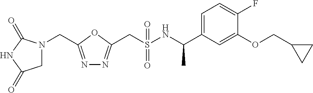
C(S(NC(C1=CC=C(F)C(OCC2CC2)=C1)C)(=O)=O)C1=NN=C(CN2CC(=O)NC2=O)O1
